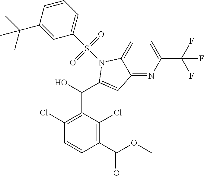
C1(Cl)=C(C(C2=CC3=NC(C(F)(F)F)=CC=C3N2S(C2=CC=CC(C(C)(C)C)=C2)(=O)=O)O)C(Cl)=C(C(OC)=O)C=C1
